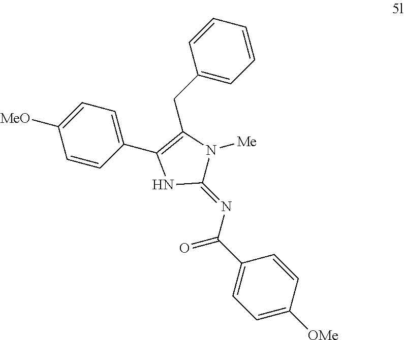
C1=C([OMe])C=CC(C(N=C2N([Me])C(CC3=CC=CC=C3)=C(C3=CC=C([MeO])C=C3)N2)=O)=C1
